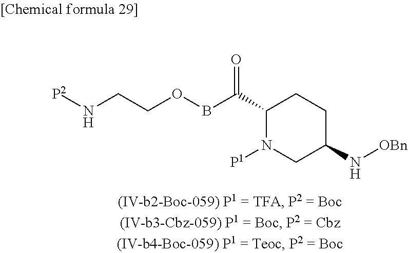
C(OBC(C1N([P1])CC(N[OBn])CC1)=O)CN[P2]
